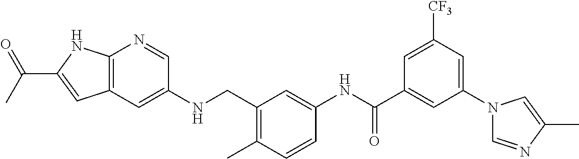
C12=C(C=C(NCC3=C(C)C=CC(NC(C4=CC(N5C=NC(C)=C5)=CC([CF3])=C4)=O)=C3)C=N1)C=C(C(C)=O)N2
